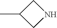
C1(C)CNC1
